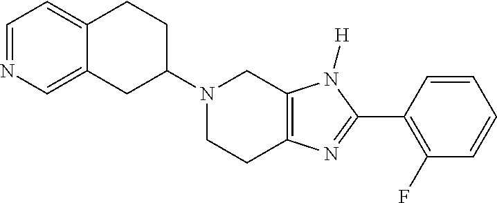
C12=CN=CC=C1CCC(N1CCC3=C(C1)N([H])C(C1=C(F)C=CC=C1)=N3)C2
